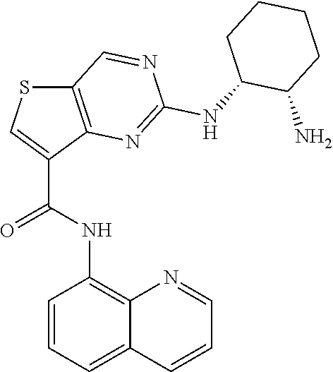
C12=CC=CC(NC(C3=CSC4=C3N=C(NC3C(N)CCCC3)N=C4)=O)=C1N=CC=C2
